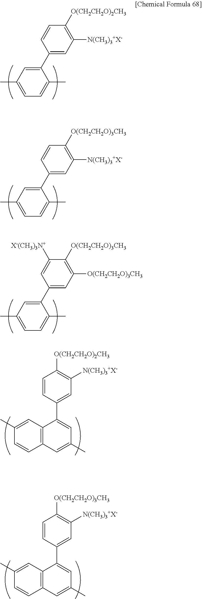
C1(C2=CC([N(CH3)3+X-])=C([O(CH2CH2O)2CH3])C=C2)=CC(C)=CC=C1C.C1(C2=CC([N(CH3)3+X-])=C([O(CH2CH2O)3CH3])C=C2)=CC(C)=CC=C1C.C1(C2=CC([O(CH2CH2O)3CH3])=C([O(CH2CH2O)3CH3])C([X-(CH3)3N+])=C2)=CC(C)=CC=C1C.C1=CC2=C(C=C1C)C(C1=CC([N(CH3)3+X-])=C([O(CH2CH2O)2CH3])C=C1)=CC(C)=C2.C1=CC2=C(C=C1C)C(C1=CC([N(CH3)3+X-])=C([O(CH2CH2O)3CH3])C=C1)=CC(C)=C2
